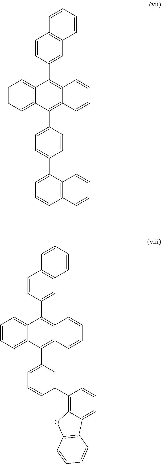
C12=C(C=C(C3=C4C(=C(C5=CC=C(C6=CC=CC7=C6C=CC=C7)C=C5)C5=CC=CC=C35)C=CC=C4)C=C1)C=CC=C2.C12=C(C=C(C3=C4C(=C(C5=CC=CC(C6=C7C(=CC=C6)C6=C(O7)C=CC=C6)=C5)C5=CC=CC=C35)C=CC=C4)C=C1)C=CC=C2
